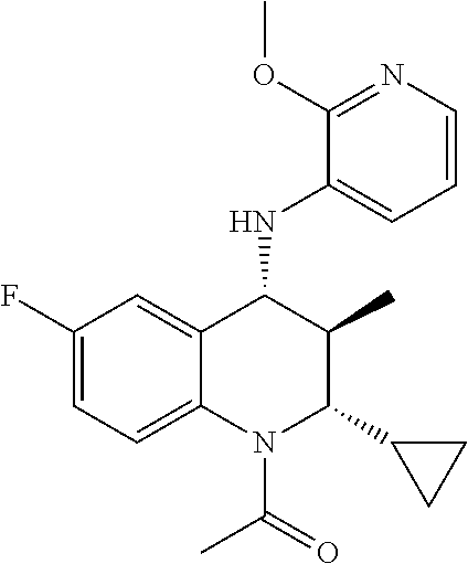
C1(F)=CC=C2C(=C1)C(NC1=CC=CN=C1OC)C(C)C(C1CC1)N2C(C)=O
